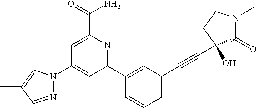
C1(N2N=CC(C)=C2)=CC(C2=CC(C#CC3(O)C(=O)N(C)CC3)=CC=C2)=NC(C(N)=O)=C1
